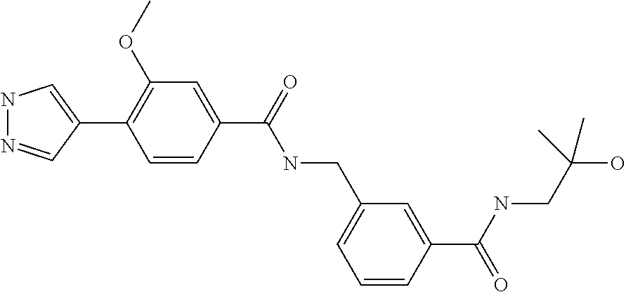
N1N=CC(C2=C(OC)C=C(C(=O)NCC3=CC=CC(C(=O)NCC(O)(C)C)=C3)C=C2)=C1
